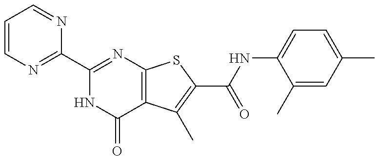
C1=CN=C(C2=NC3=C(C(=O)N2)C(C)=C(C(=O)NC2=CC=C(C)C=C2C)S3)N=C1
